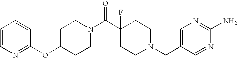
C1(OC2=NC=CC=C2)CCN(C(C2(F)CCN(CC3=CN=C(N)N=C3)CC2)=O)CC1
